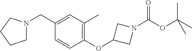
N1(CC2=CC(C)=C(OC3CN(C(OC(C)(C)C)=O)C3)C=C2)CCCC1
